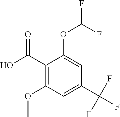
C1(C(O)=O)=C(OC)C=C(C(F)(F)F)C=C1OC(F)F
